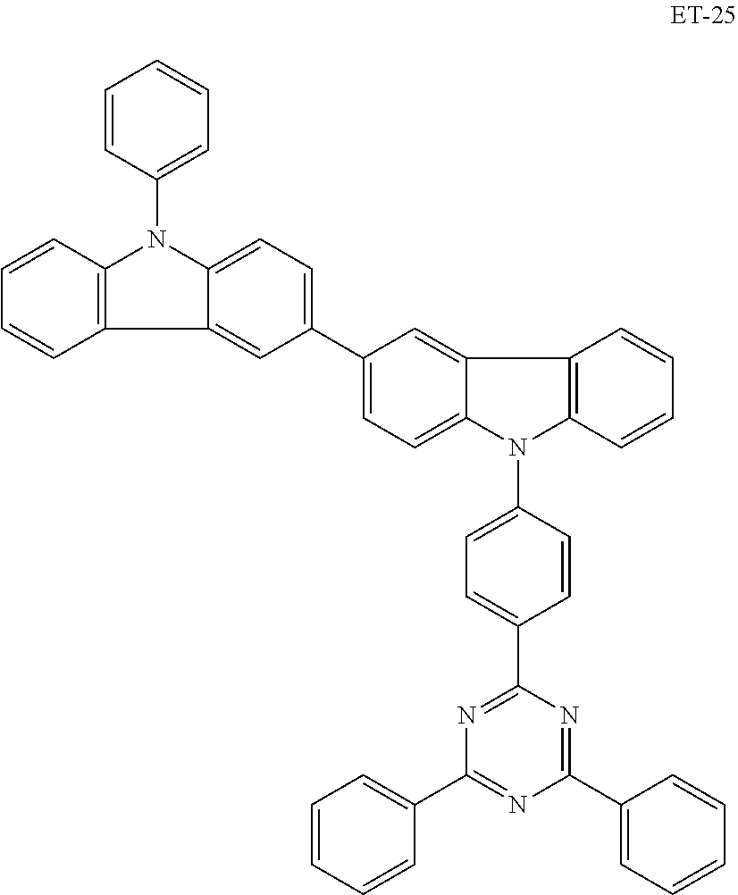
C12=CC=C(C3=CC=C4C(=C3)C3=C(N4C4=CC=C(C5=NC(C6=CC=CC=C6)=NC(C6=CC=CC=C6)=N5)C=C4)C=CC=C3)C=C1C1=C(N2C2=CC=CC=C2)C=CC=C1
